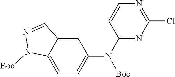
C12=CC=C(N(C3=NC(Cl)=NC=C3)[Boc])C=C1C=NN2[Boc]
